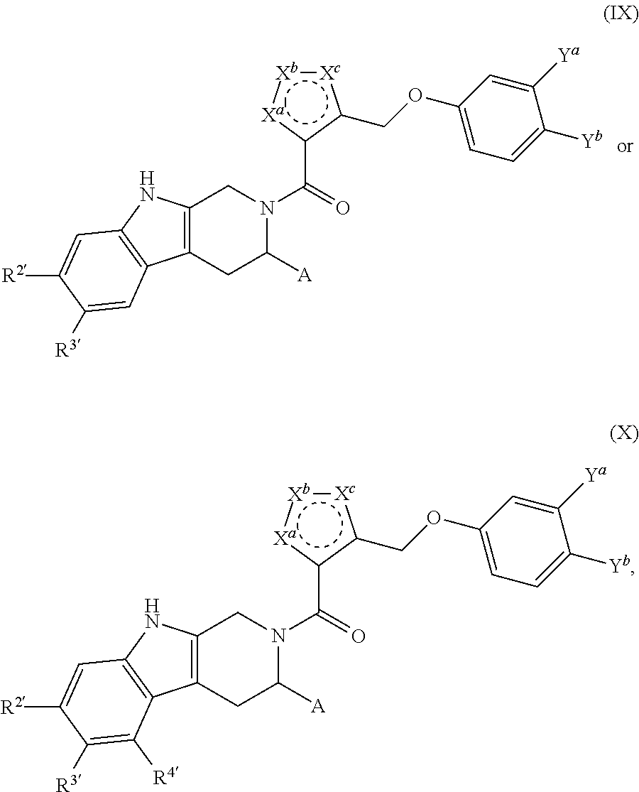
C12=C(CC([A])N(C(c3c(COC4=CC=C([Yb])C([Ya])=C4)[Xc]:[Xb]:[Xa]3)=O)C1)C1=C(N2)C=C([R2])C([R3])=C1.C12=C(CC([A])N(C(c3c(COC4=CC=C([Yb])C([Ya])=C4)[Xc]:[Xb]:[Xa]3)=O)C1)C1=C(N2)C=C([R2])C([R3])=C1[R4]
